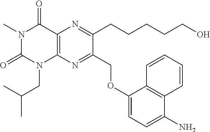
C1(OCC2=NC3=C(N=C2CCCCCO)C(=O)N(C)C(=O)N3CC(C)C)=CC=C(N)C2=C1C=CC=C2
